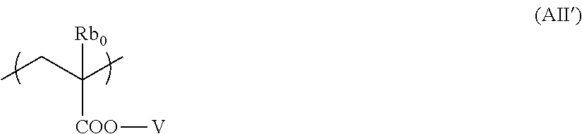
[COO](C(C)(CC)[Rb0])[V]
